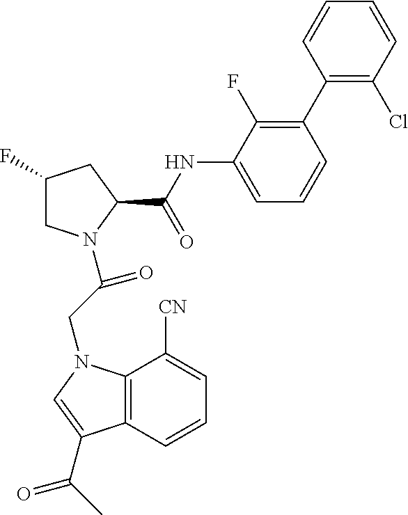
C1(F)CN(C(CN2C3=C(C=CC=C3[CN])C(C(C)=O)=C2)=O)C(C(NC2=CC=CC(C3=C(Cl)C=CC=C3)=C2F)=O)C1
